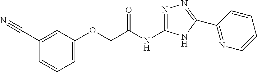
C(C(NC1=NN=C(C2=NC=CC=C2)N1)=O)OC1=CC=CC(C#N)=C1
